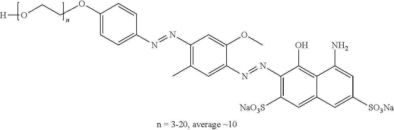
C1(OCCO[H])=CC=C(N=NC2=C(C)C=C(N=NC3=C([NaO3S])C=C4C(=C3O)C(N)=CC([SO3Na])=C4)C(OC)=C2)C=C1
